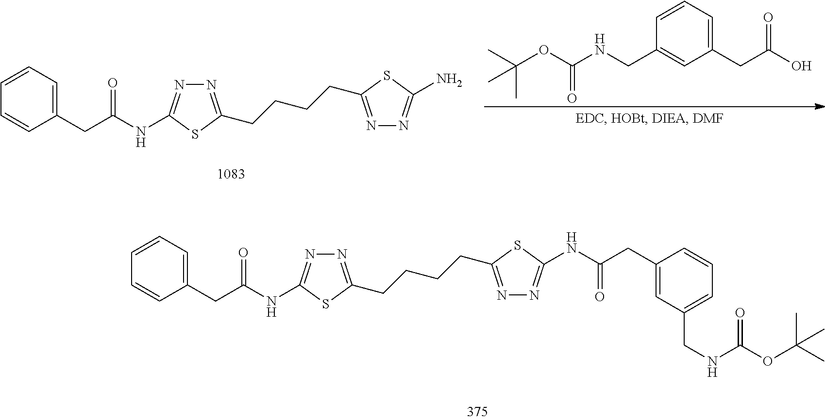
C1(CC(NC2=NN=C(CCCCC3=NN=C(N)S3)S2)=O)=CC=CC=C1.CC(OC(NCC1=CC(CC(O)=O)=CC=C1)=O)(C)C.C1(CC(NC2=NN=C(CCCCC3=NN=C(NC(CC4=CC(CNC(OC(C)(C)C)=O)=CC=C4)=O)S3)S2)=O)=CC=CC=C1
